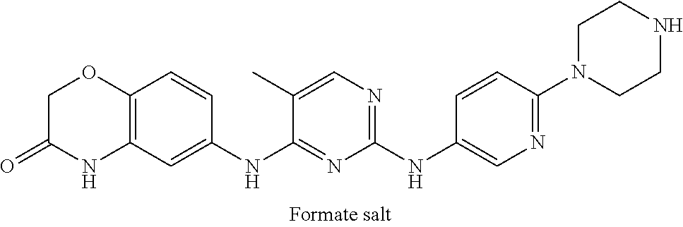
C1(NC2=CN=C(N3CCNCC3)C=C2)=NC=C(C)C(NC2=CC3=C(C=C2)OCC(=O)N3)=N1
